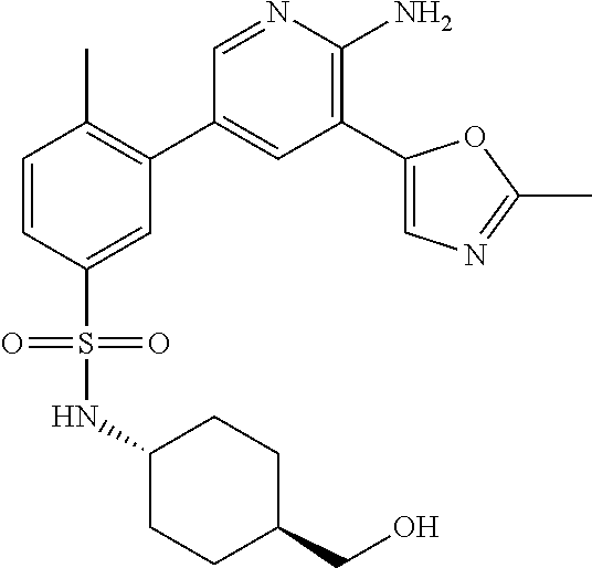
C1=CC(S(=O)(NC2CCC(CO)CC2)=O)=CC(C2=CC(C3=CN=C(C)O3)=C(N)N=C2)=C1C
